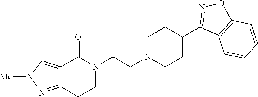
C12=NN([Me])C=C1C(=O)N(CCN1CCC(C3=NOC4=C3C=CC=C4)CC1)CC2
